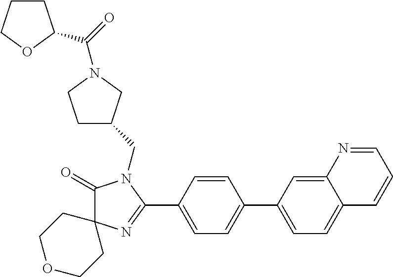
C1(=O)N(CC2CCN(C(=O)C3CCCO3)C2)C(C2=CC=C(C3=CC=C4C(=C3)N=CC=C4)C=C2)=NC12CCOCC2
